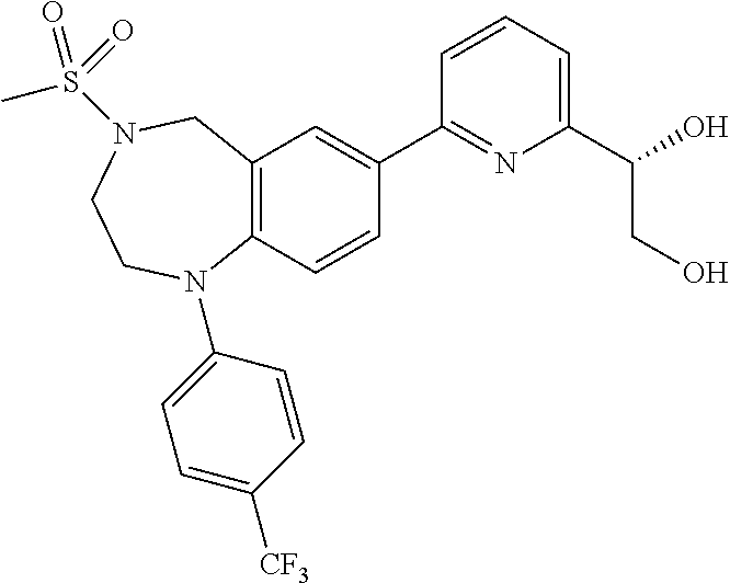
C12=C(C=CC(C3=NC(C(O)CO)=CC=C3)=C1)N(C1=CC=C([CF3])C=C1)CCN(S(=O)(C)=O)C2
